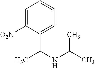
C1=C([O2N])C(C(NC(C)C)C)=CC=C1
